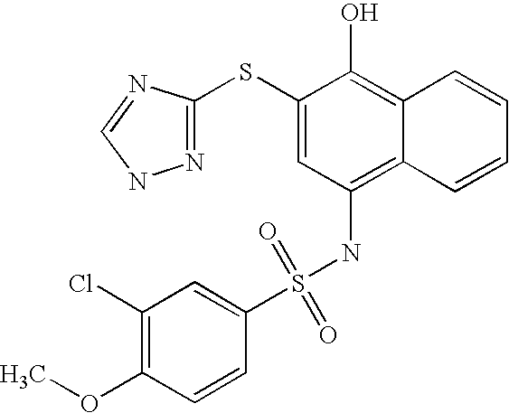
C1(Cl)=C(OC)C=CC(S(NC2=C3C(=C(O)C(SC4=NNC=N4)=C2)C=CC=C3)(=O)=O)=C1
